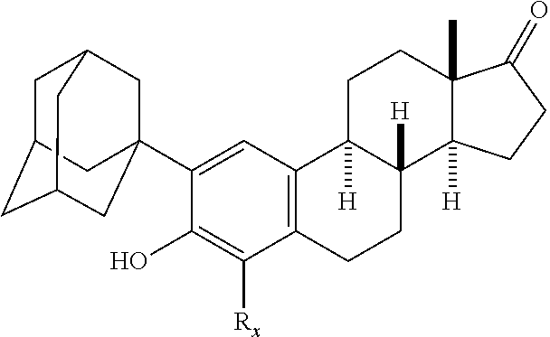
C12=C(C([Rx])=C(O)C(C34CC5CC(CC(C3)C5)C4)=C1)CCC1([H])C2([H])CCC2(C)C(=O)CCC21[H]
